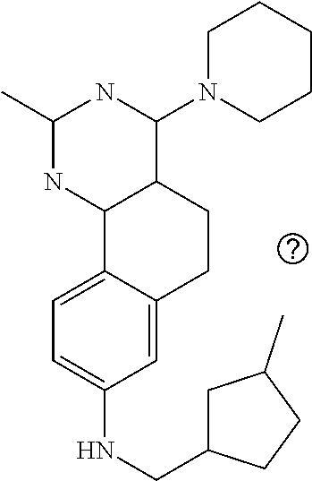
C1(NCC2CC(C)CC2)=CC=C2C(=C1)CCC1C2NC(C)NC1N1CCCCC1
